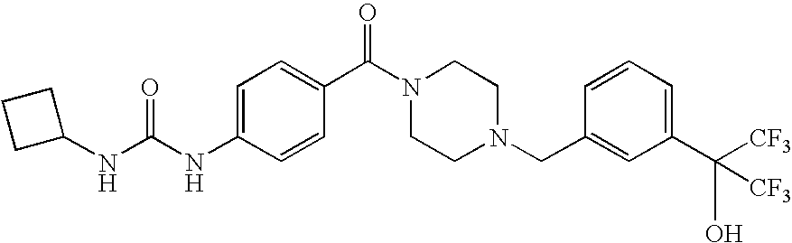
C1=C(C(N2CCN(CC3=CC(C([CF3])(O)[CF3])=CC=C3)CC2)=O)C=CC(NC(NC2CCC2)=O)=C1
